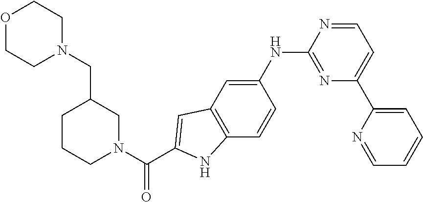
O1CCN(CC2CCCN(C(C3=CC4=C(C=CC(NC5=NC(C6=CC=CC=N6)=CC=N5)=C4)N3)=O)C2)CC1
